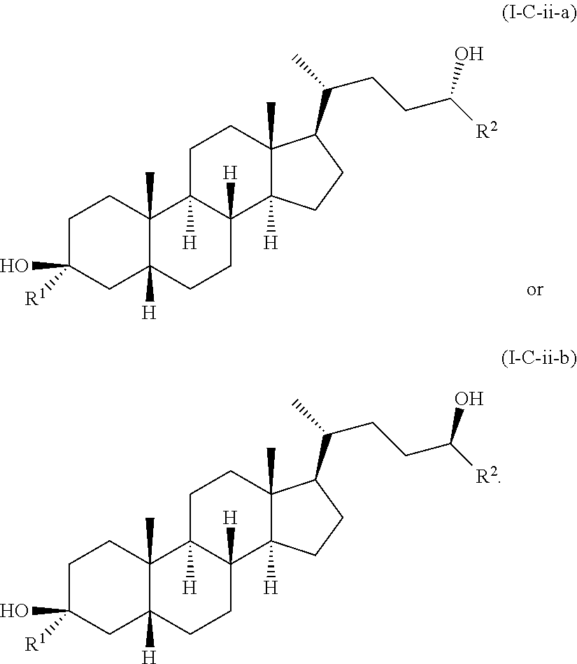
C12(C)C([H])(CC(O)([R1])CC1)CCC1([H])C2([H])CCC2(C)C1([H])CCC2C(CCC([R2])O)C.C12(C)C([H])(CC(O)([R1])CC1)CCC1([H])C2([H])CCC2(C)C1([H])CCC2C(CCC([R2])O)C
